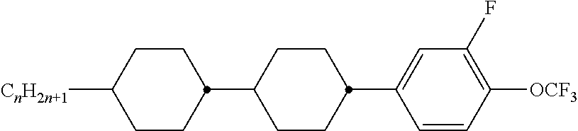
C1(C2CCC([CnH2n+1])CC2)CCC(C2=CC(F)=C([OCF3])C=C2)CC1
